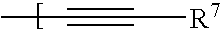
CC#C[R7]
